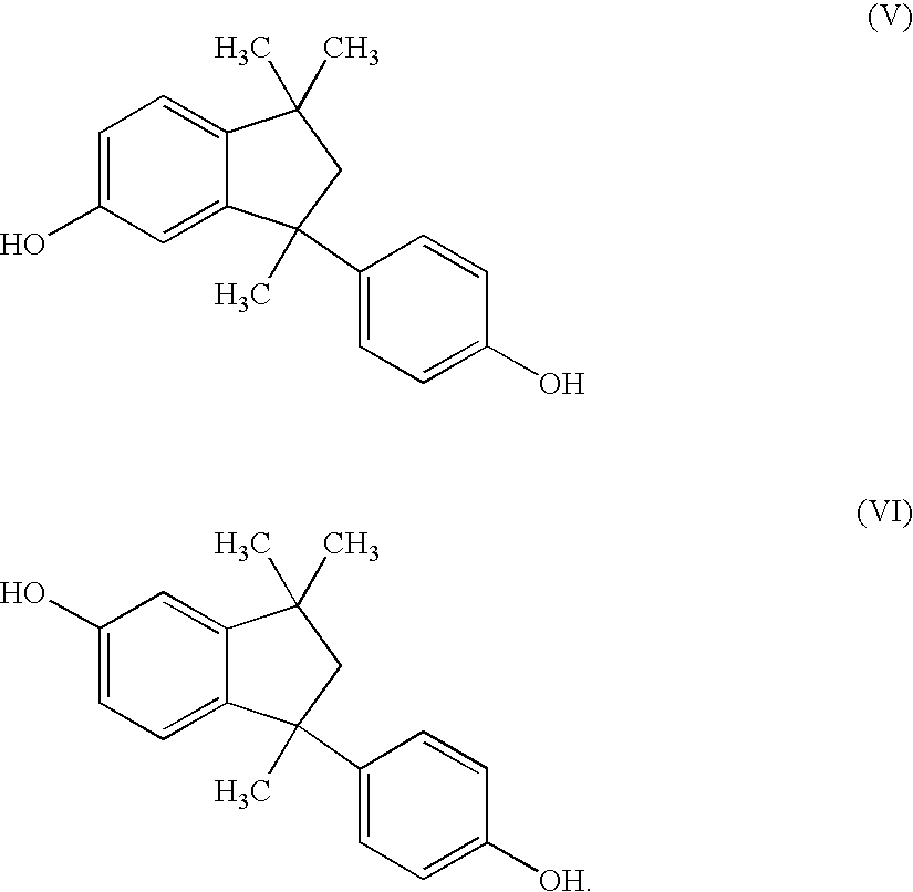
C1=C(O)C=C2C(=C1)C(C)(C)CC2(C)C1=CC=C(O)C=C1.C1(O)=CC=C2C(=C1)C(C)(C)CC2(C)C1=CC=C([OH])C=C1
